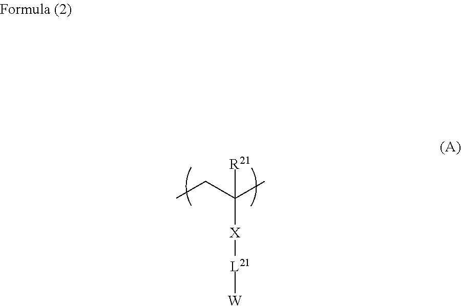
CCC(C)([R21])[X][L21][W]
